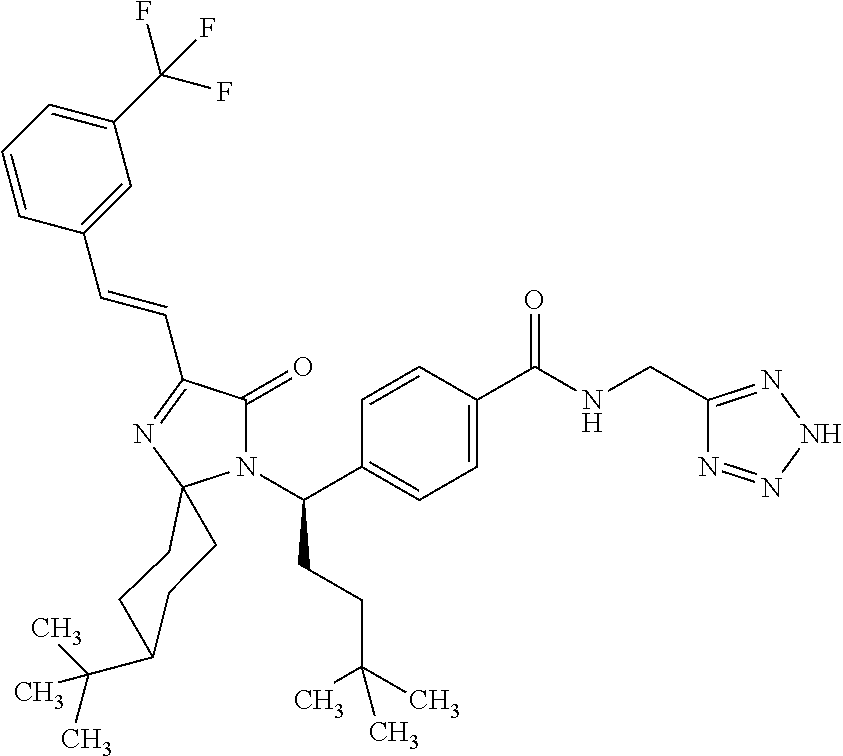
C1C(C(C)(C)C)CCC2(C1)N(C(CCC(C)(C)C)C1=CC=C(C(=O)NCC3=NNN=N3)C=C1)C(=O)C(C=CC1=CC(C(F)(F)F)=CC=C1)=N2
